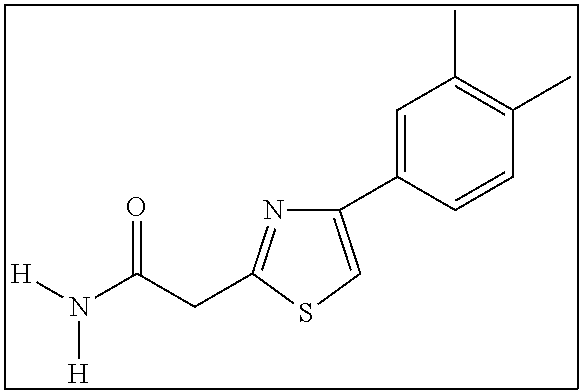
C1(C2=CC(C)=C(C)C=C2)=CSC(CC(N([H])[H])=O)=N1
